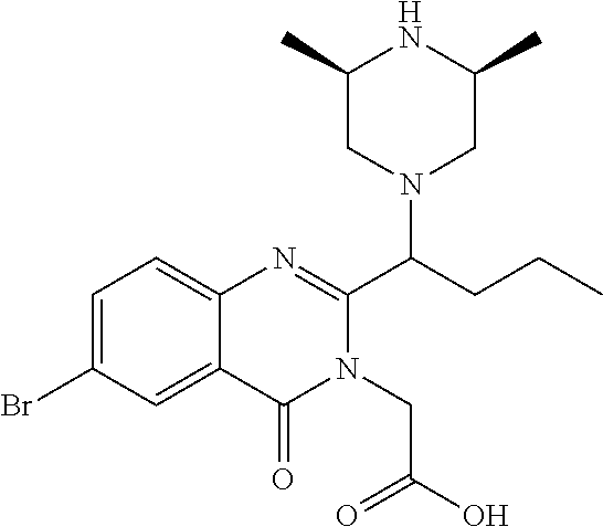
C1=C(Br)C=C2C(=C1)N=C(C(CCC)N1CC(C)NC(C)C1)N(CC(O)=O)C2=O
